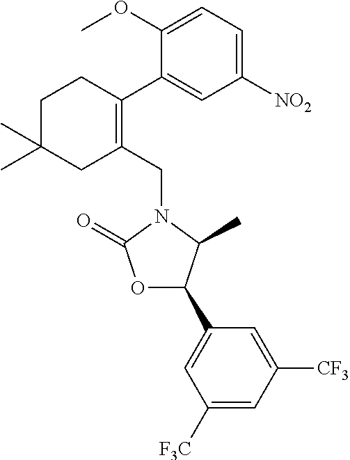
C1(CN2C(=O)OC(C3=CC([F3C])=CC([CF3])=C3)C2C)=C(C2=CC([NO2])=CC=C2OC)CCC(C)(C)C1
